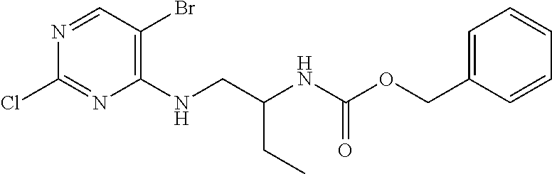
C1(NCC(NC(OCC2=CC=CC=C2)=O)CC)=C(Br)C=NC(Cl)=N1
